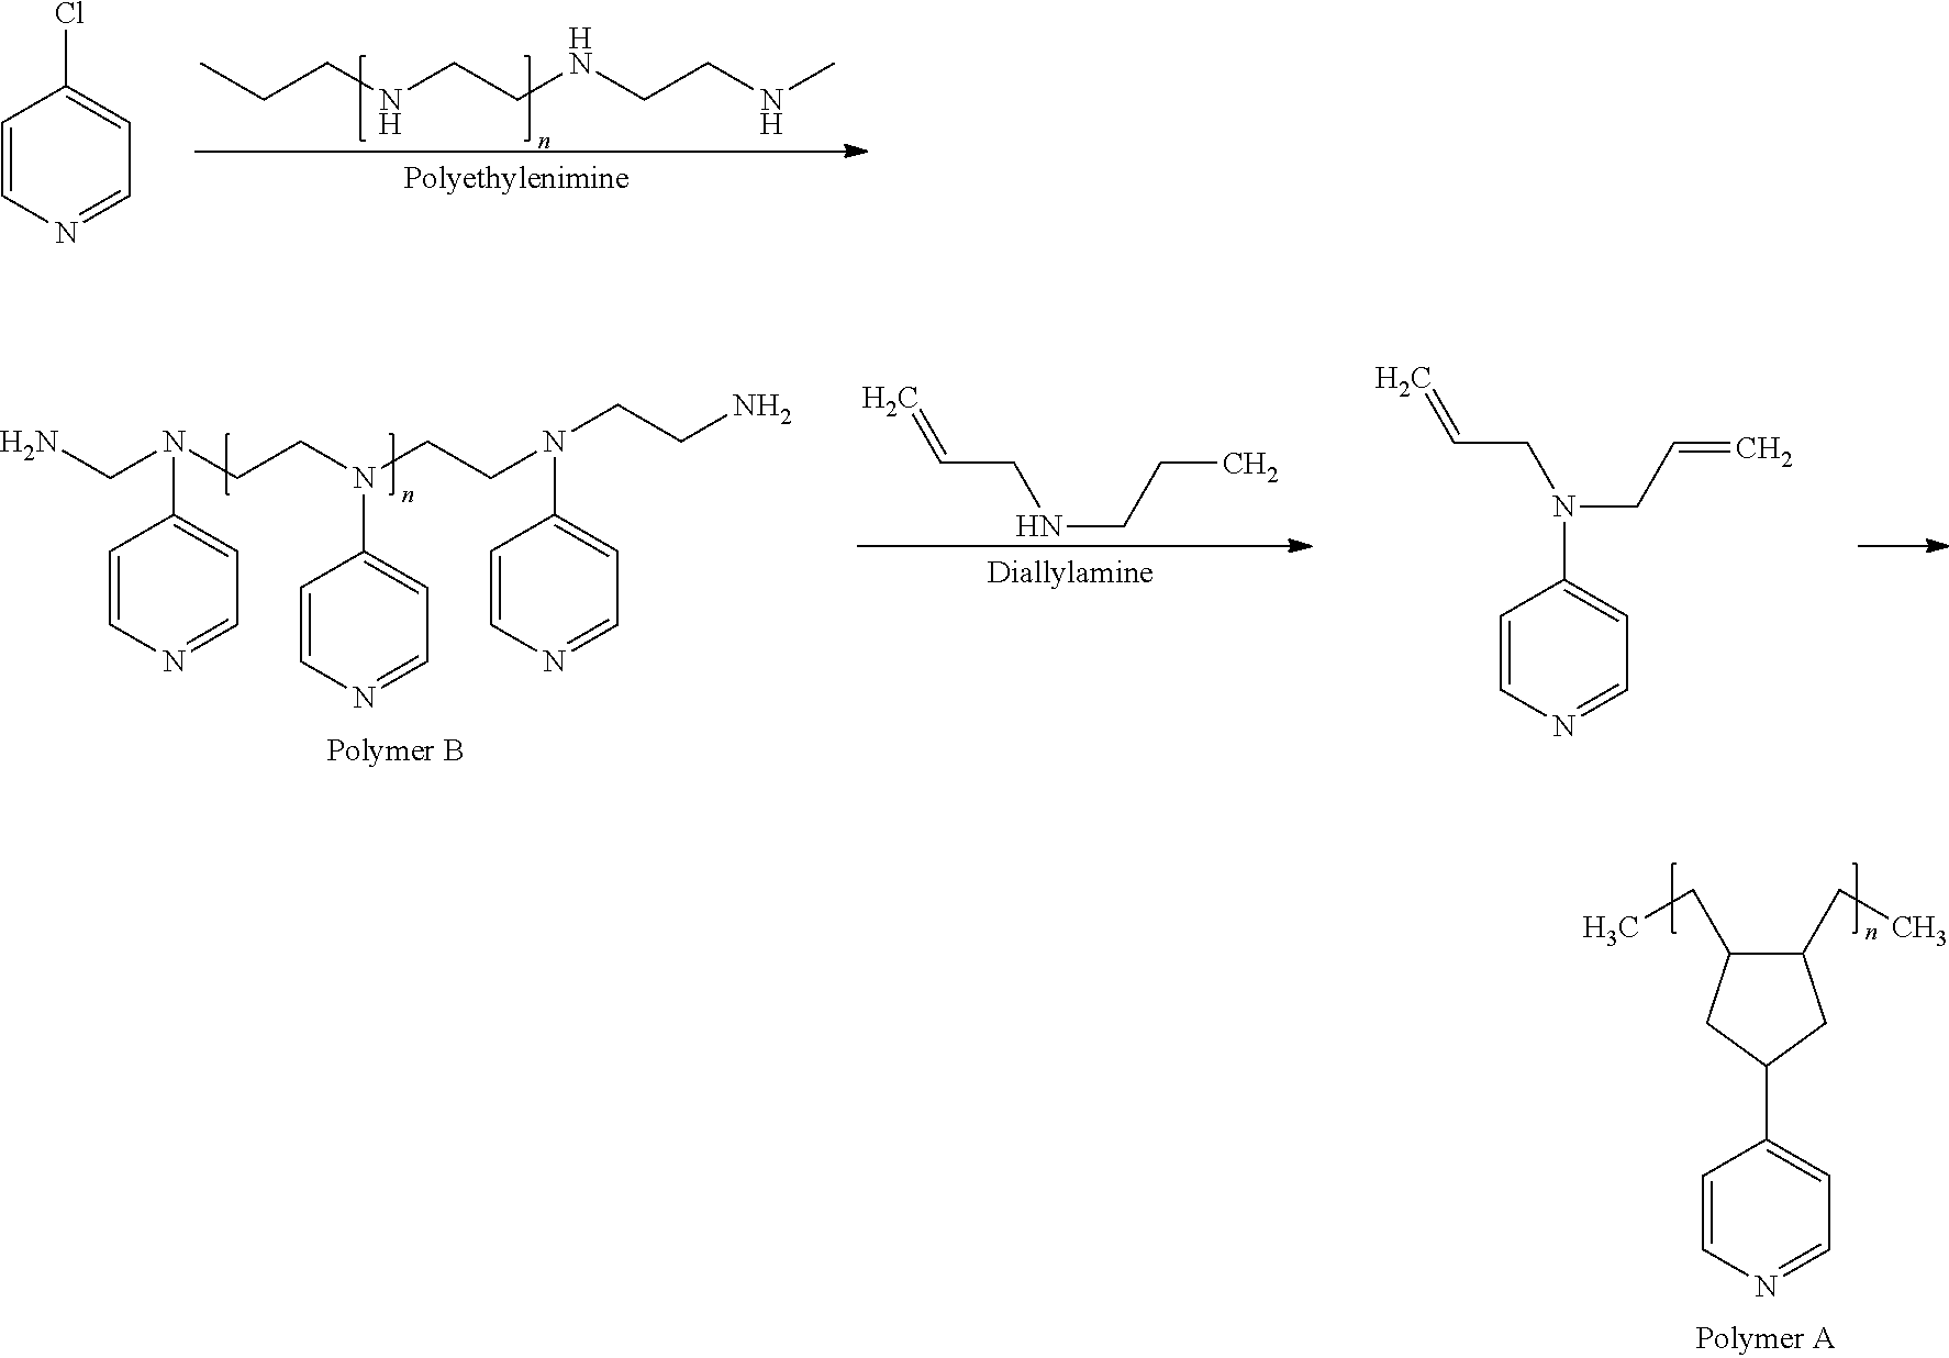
C1=CN=CC=C1C1CC(CC)C(CC)C1.CCCNCCNCCNC.C1=CN=CC=C1Cl.C=CCNCCC.NCN(CCN(CCN(CCN)C1=CC=NC=C1)C1=CC=NC=C1)C1=CC=NC=C1.C1=CN=CC=C1N(CC=C)CC=C
